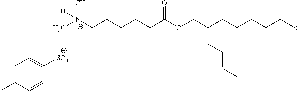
C1=C([SO3])C=CC(C)=C1.C[N+]([H])(CCCCCC(=O)OCC(CCCC)CCCCCC)C
